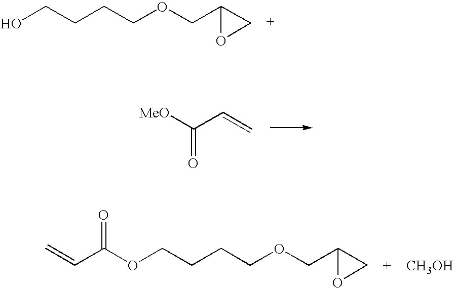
OCCCCOCC1OC1.[MeO]C(C=C)=O.O(CCCCOCC1OC1)C(C=C)=O.[CH3OH]
